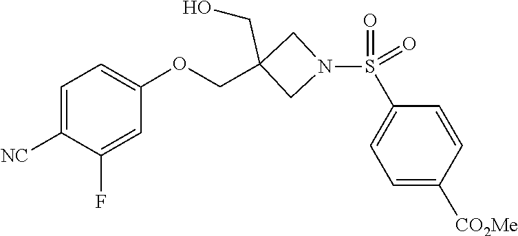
O=S(=O)(C1=CC=C([CO2Me])C=C1)N1CC(COC2=CC=C([NC])C(F)=C2)(CO)C1
